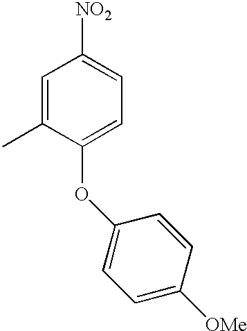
C1=C(C)C(OC2=CC=C([OMe])C=C2)=CC=C1[NO2]
